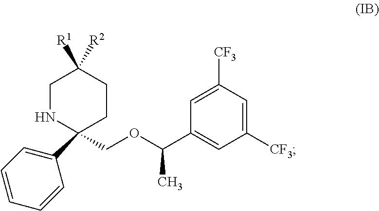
C1([CF3])=CC([CF3])=CC(C(OCC2(C3=CC=CC=C3)CCC([R1])([R2])CN2)C)=C1
